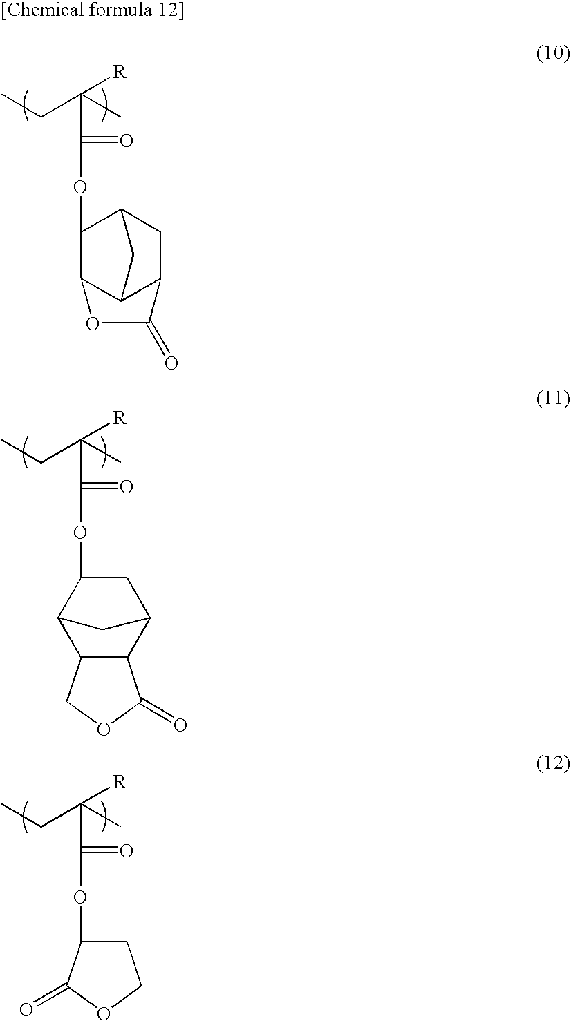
O(C(=O)C(C)([R])CC)C1CCOC1=O.C12C3C(CC(C1OC(=O)C(C)([R])CC)C3)C(=O)O2.O(C(=O)C(C)([R])CC)C1CC2C3C(C1C2)COC3=O
